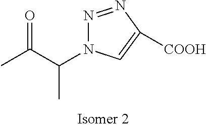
CC(C(N1C=C([COOH])N=N1)C)=O
